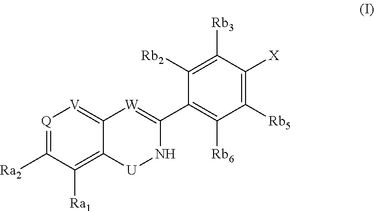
[Q]1=C([Ra2])C([Ra1])=C2C(=[V]1)[W]=C(C1=C([Rb6])C([Rb5])=C([X])C([Rb3])=C1[Rb2])N[U]2
